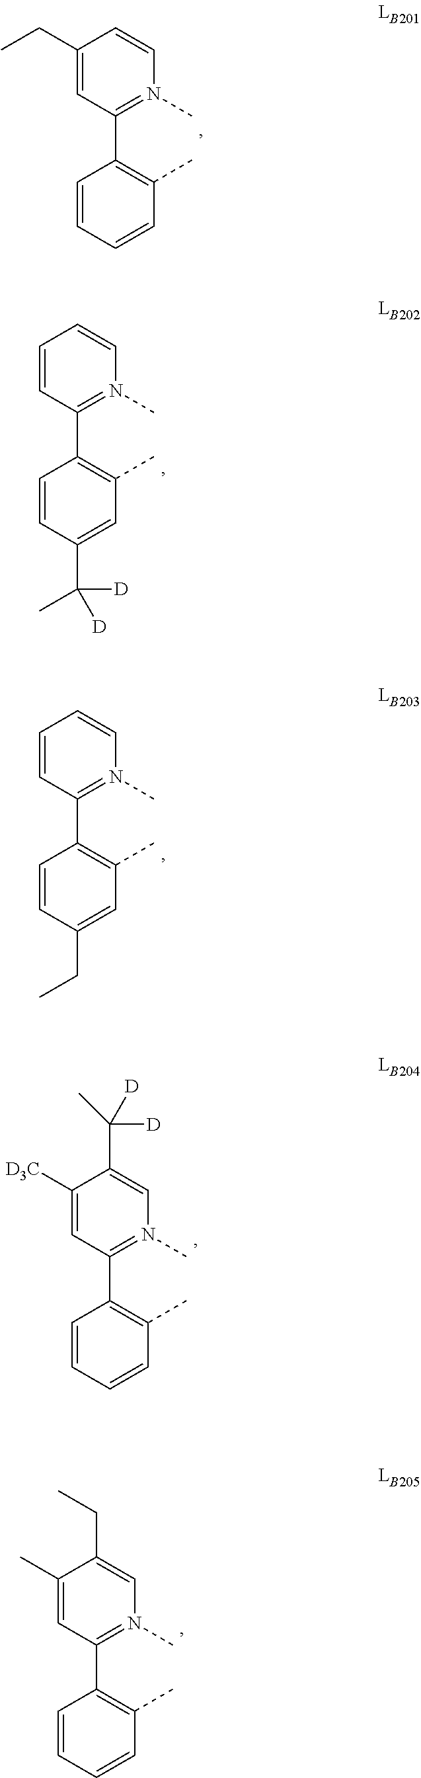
C1(C2=N(C)C=CC(CC)=C2)=C(C)C=CC=C1.C1(C2=N(C)C=CC=C2)=C(C)C=C(C(C)([D])[D])C=C1.C1(C2=N(C)C=CC=C2)=C(C)C=C(CC)C=C1.C1(C2=N(C)C=C(C([D])(C)[D])C([D3C])=C2)=C(C)C=CC=C1.C1(C2=N(C)C=C(CC)C(C)=C2)=C(C)C=CC=C1
